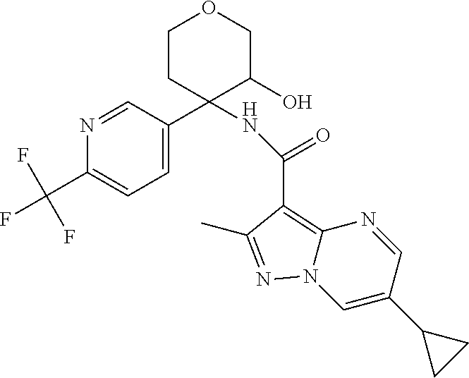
C1CC(C2=CC=C(C(F)(F)F)N=C2)(NC(C2=C3N(C=C(C4CC4)C=N3)N=C2C)=O)C(O)CO1
